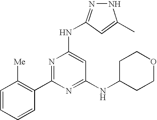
N1N=C(NC2=CC(NC3CCOCC3)=NC(C3=C([Me])C=CC=C3)=N2)C=C1C
